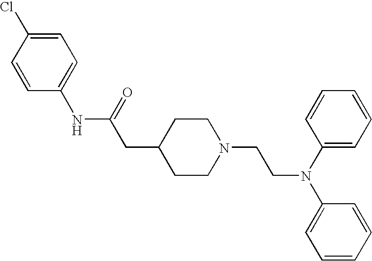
C1(NC(=O)CC2CCN(CCN(C3=CC=CC=C3)C3=CC=CC=C3)CC2)=CC=C(Cl)C=C1
